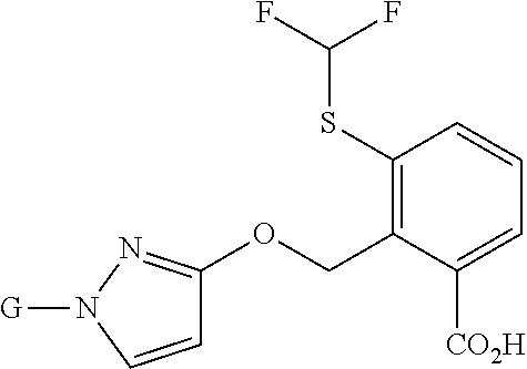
C1(SC(F)F)=C(COC2=NN([G])C=C2)C([CO2H])=CC=C1
